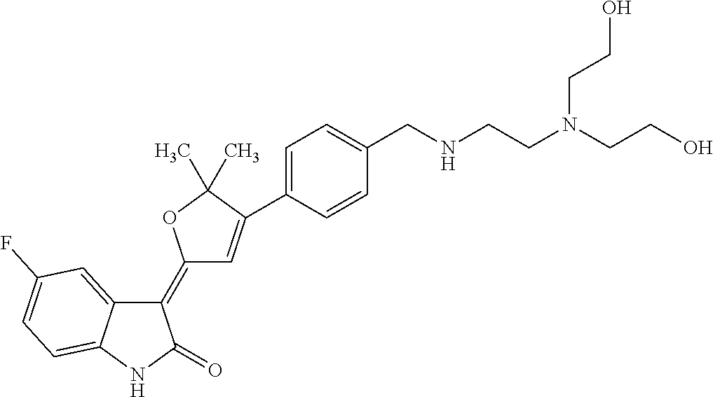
C1(=C2C=C(C3=CC=C(CNCCN(CCO)CCO)C=C3)C(C)(C)O2)C2=CC(F)=CC=C2NC1=O
